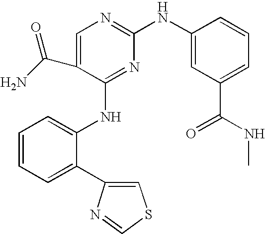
C1=CC=C(C2=CSC=N2)C(NC2=NC(NC3=CC(C(NC)=O)=CC=C3)=NC=C2C(=O)N)=C1
